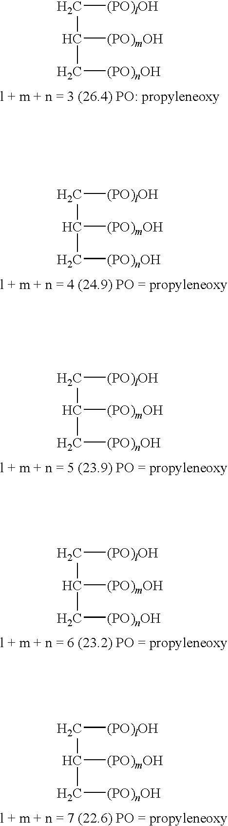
C([(PO)lOH])C([(PO)mOH])C[(PO)nOH].C([(PO)lOH])C([(PO)mOH])C[(PO)nOH].C([(PO)lOH])C([(PO)mOH])C[(PO)nOH].C([(PO)lOH])C([(PO)mOH])C[(PO)nOH].C([(PO)lOH])C([(PO)mOH])C[(PO)nOH]
